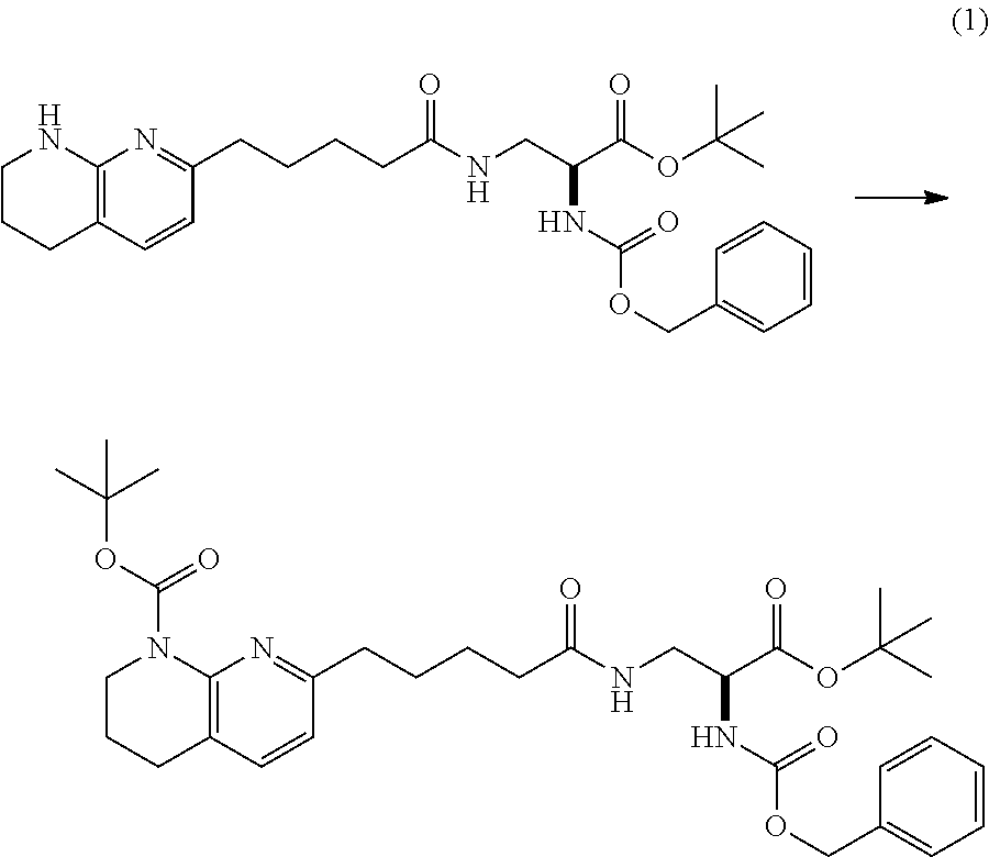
C1CCC2=C(N1)N=C(CCCCC(=O)NCC(C(OC(C)(C)C)=O)NC(OCC1=CC=CC=C1)=O)C=C2.C1CCC2=C(N1C(OC(C)(C)C)=O)N=C(CCCCC(=O)NCC(C(OC(C)(C)C)=O)NC(OCC1=CC=CC=C1)=O)C=C2
